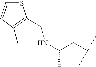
N(C(CC(C)C)C)CC1=C(C)C=CS1
